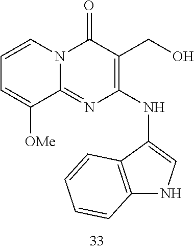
C1=CC=C([OMe])C2=NC(NC3=CNC4=C3C=CC=C4)=C(CO)C(=O)N12
